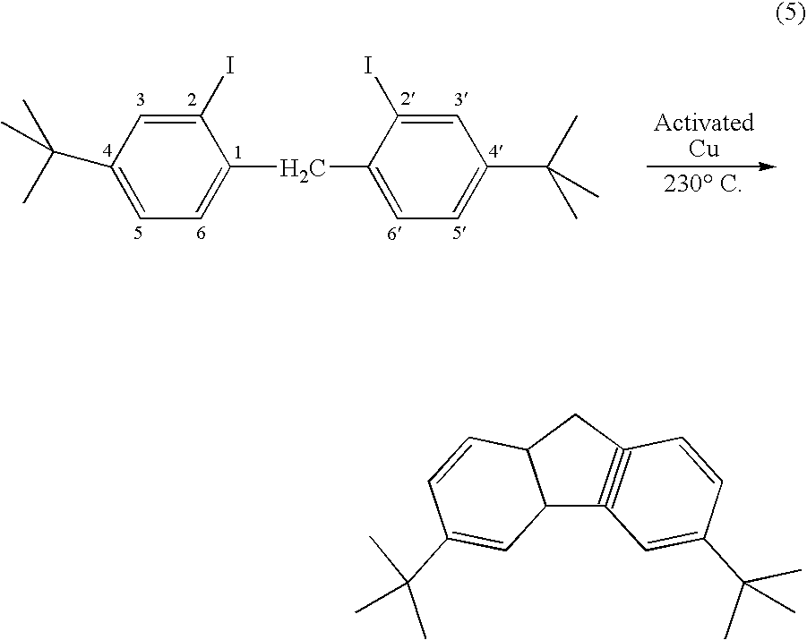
C12C3#C(CC1C=CC(C(C)(C)C)=C2)C=CC(C(C)(C)C)=C3.C1=C(C(C)(C)C)C=C(I)C(CC2=CC=C(C(C)(C)C)C=C2I)=C1
